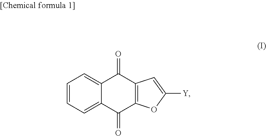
C1=CC=C2C(=C1)C(=O)C1=C(C2=O)OC([Y])=C1
